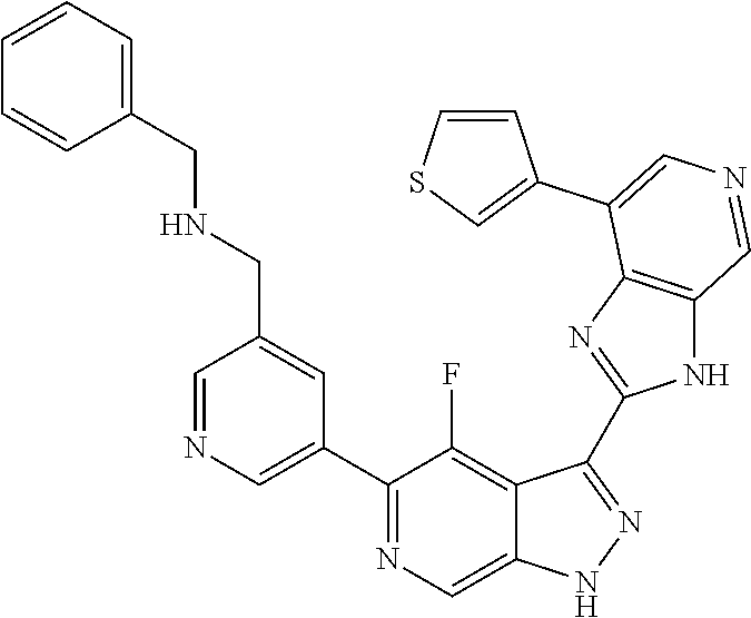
C1(C2=CN=CC(CNCC3=CC=CC=C3)=C2)=NC=C2C(=C1F)C(C1=NC3=C(N1)C=NC=C3C1=CSC=C1)=NN2
